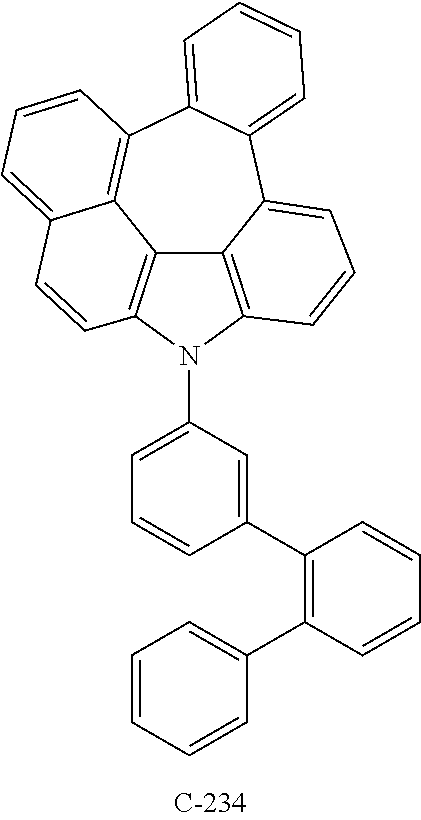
C12=C3N(C4=CC=CC(C5=C(C6=CC=CC=C6)C=CC=C5)=C4)C4=C1C1=C(C5=CC=CC=C5C2=CC=C3)C=CC=C1C=C4
